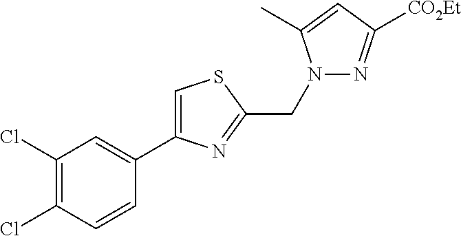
C1(Cl)=C(Cl)C=CC(C2=CSC(CN3N=C([CO2Et])C=C3C)=N2)=C1
